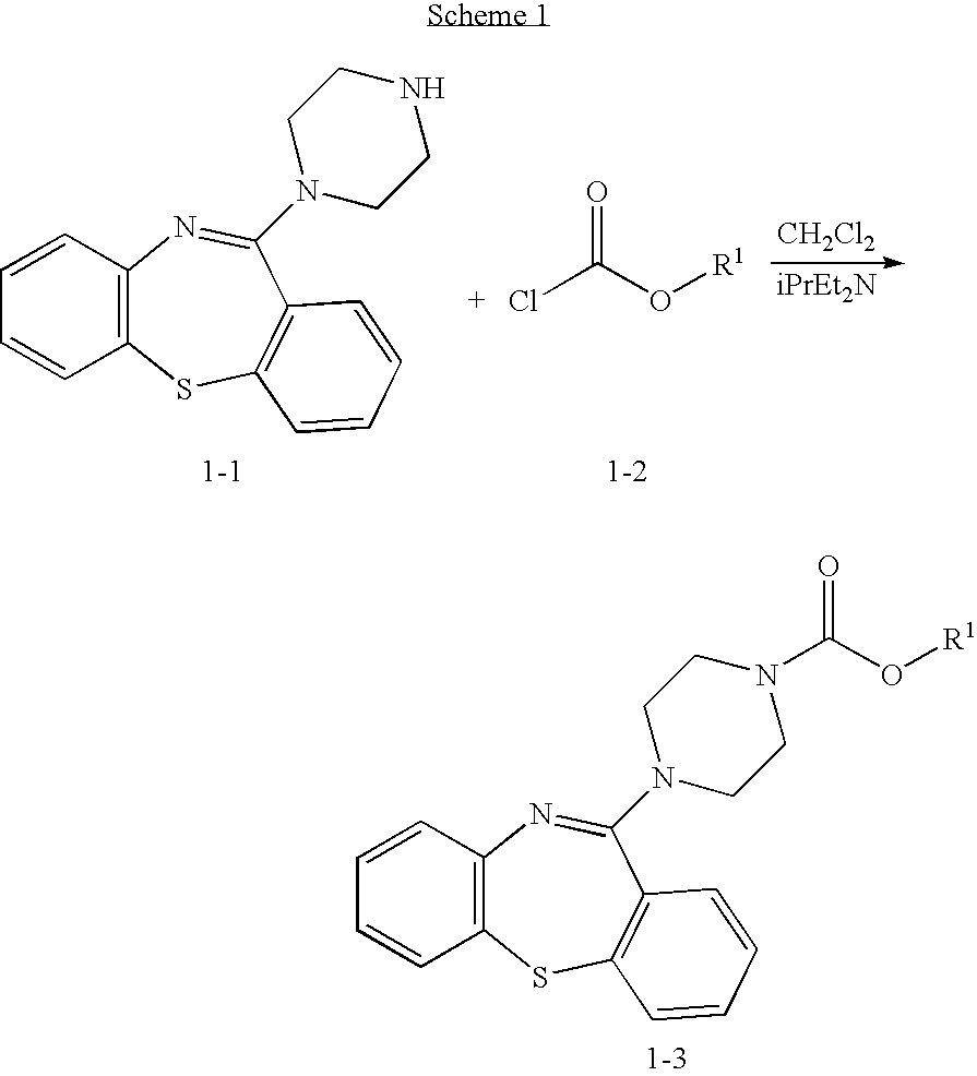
C12=C(C=CC=C1)N=C(N1CCNCC1)C1=C(S2)C=CC=C1.O=C(O[R1])Cl.[CH2Cl2].C12=C(C=CC=C1)N=C(N1CCN(C(O[R1])=O)CC1)C1=C(S2)C=CC=C1
